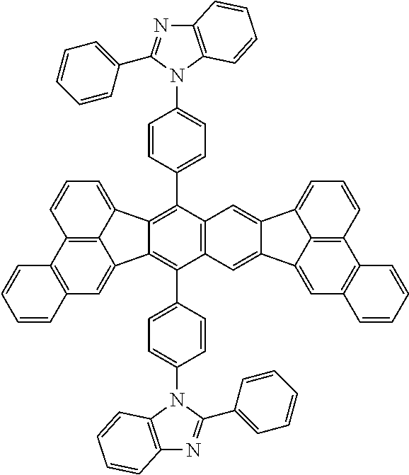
C12=C3C(=CC=C1)C1=C(C4=CC=C(N5C(C6=CC=CC=C6)=NC6=C5C=CC=C6)C=C4)C4=C(C(C5=CC=C(N6C(C7=CC=CC=C7)=NC7=C6C=CC=C7)C=C5)=C1C3=CC1=C2C=CC=C1)C=C1C(=C4)C2=CC=CC3=C2C1=CC1=C3C=CC=C1
